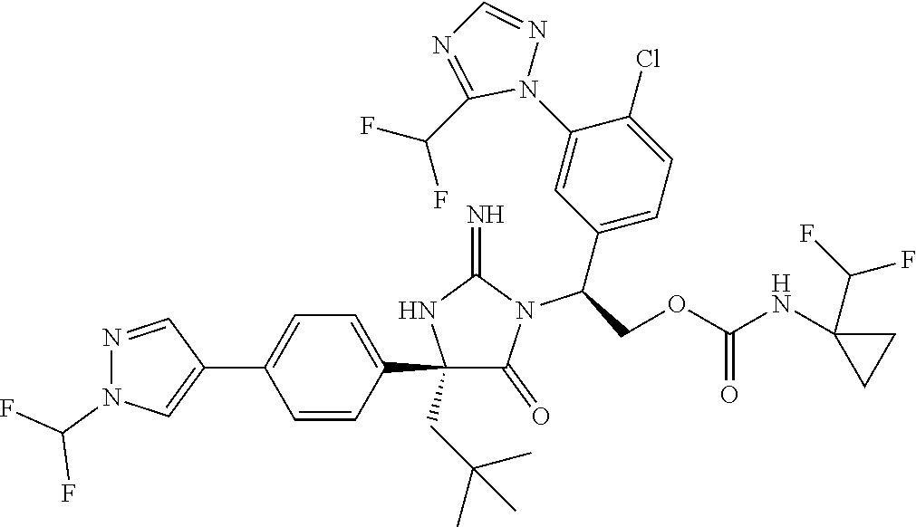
C1(C2=CC=C(C3=CN(C(F)F)N=C3)C=C2)(CC(C)(C)C)C(=O)N(C(C2=CC=C(Cl)C(N3N=CN=C3C(F)F)=C2)COC(NC2(C(F)F)CC2)=O)C(=N)N1
